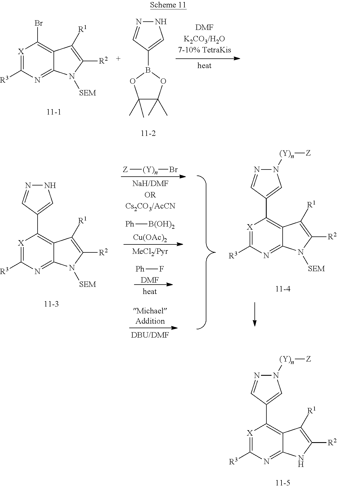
[X]1=C([R3])N=C2C(=C1C1=CN([(Y)n][Z])N=C1)C([R1])=C([R2])N2.N1=CC(B2OC(C)(C)C(C)(C)O2)=CN1.[X]1=C([R3])N=C2C(=C1Br)C([R1])=C([R2])N2[SEM].[X]1=C([R3])N=C2C(=C1C1=CN([(Y)n][Z])N=C1)C([R1])=C([R2])N2[SEM].[Ph]F.[DMF].[Ph][B(OH)2].[Cu(OAc)2].[Z][(Y)n]Br.[X]1=C([R3])N=C2C(=C1C1=CNN=C1)C([R1])=C([R2])N2[SEM]
